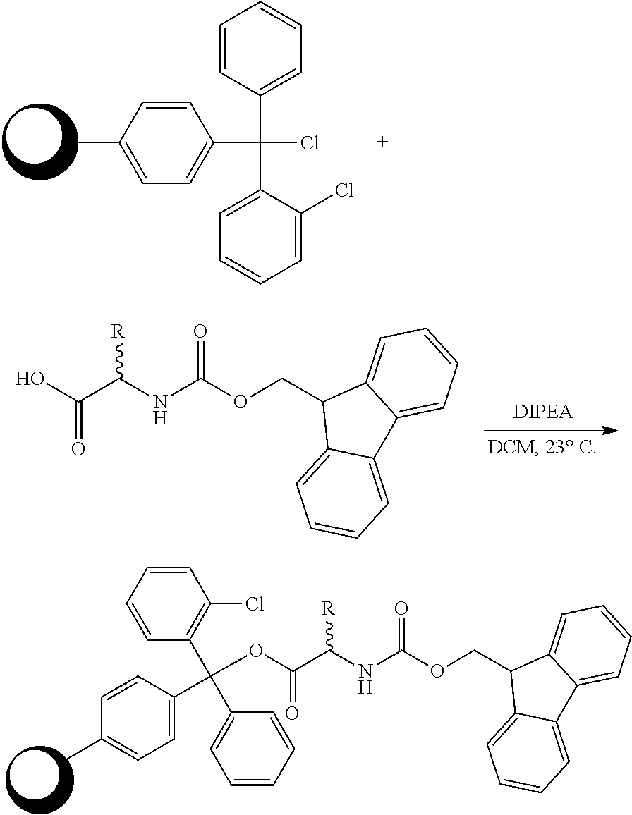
O(C(C(NC(OCC1C2=CC=CC=C2C2=CC=CC=C12)=O)[R])=O)C(C1=CC=C(C)C=C1)(C1=CC=CC=C1)C1=C(Cl)C=CC=C1.C1=CC(C)=CC=C1C(Cl)(C1=CC=CC=C1)C1=CC=CC=C1Cl.OC(C(NC(OCC1C2=CC=CC=C2C2=CC=CC=C12)=O)[R])=O
